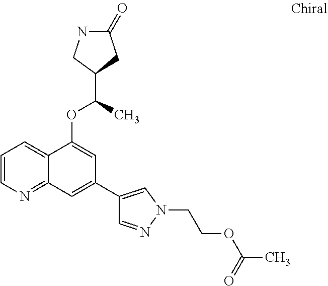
C1=CN=C2C(=C1)C(OC(C)C1CNC(=O)C1)=CC(C1=CN(CCOC(C)=O)N=C1)=C2
